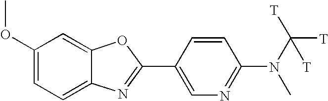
C1(OC)=CC=C2C(=C1)OC(C1=CN=C(N(C([T])([T])[T])C)C=C1)=N2
